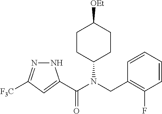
N1N=C([F3C])C=C1C(N(CC1=C(F)C=CC=C1)C1CCC([OEt])CC1)=O
